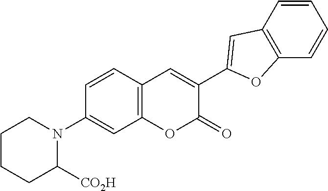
C1=CC2=C(C=C1N1CCCCC1[CO2H])OC(=O)C(C1=CC3=C(C=CC=C3)O1)=C2
